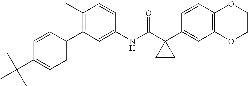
N(C(C1(C2=CC3=C(C=C2)OCCO3)CC1)=O)C1=CC(C2=CC=C(C(C)(C)C)C=C2)=C(C)C=C1
